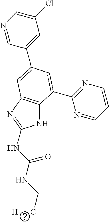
N1=CC(C2=CC3=C(NC(NC(NC[H      C])=O)=N3)C(C3=NC=CC=N3)=C2)=CC(Cl)=C1
